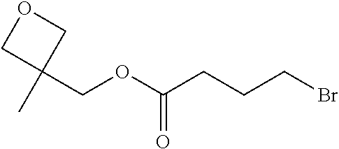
O(C(CCCBr)=O)CC1(C)COC1
